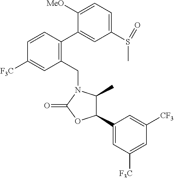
C1(CN2C(C)C(C3=CC([F3C])=CC([CF3])=C3)OC2=O)=C(C2=CC(S(=O)C)=CC=C2[MeO])C=CC([F3C])=C1
